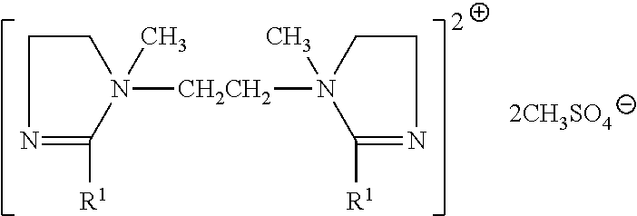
N1=C([R1])N([CH2CH2]N2(C)CCN=C2[R1])(C)CC1
